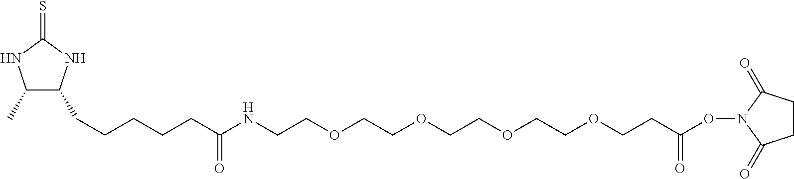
C1(C)C(CCCCCC(=O)NCCOCCOCCOCCOCCC(=O)ON2C(=O)CCC2=O)NC(=S)N1
